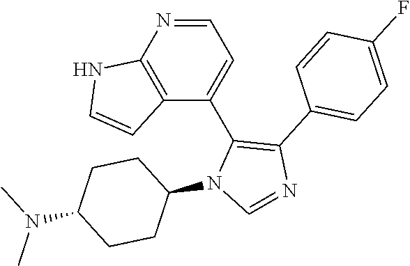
N1=CC=C(C2=C(C3=CC=C(F)C=C3)N=CN2C2CCC(N(C)C)CC2)C2=C1NC=C2
